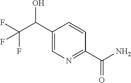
C1(C(C(F)(F)F)O)=CN=C(C(N)=O)C=C1
